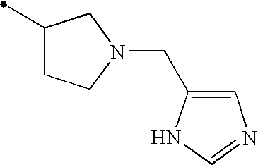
C1(C)CCN(CC2=CN=CN2)C1
